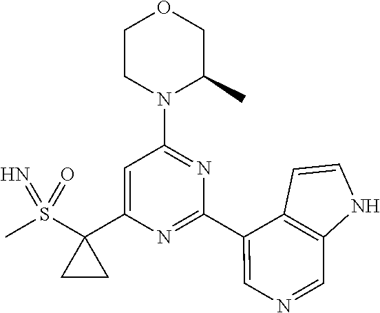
C1CN(C2=NC(C3=CN=CC4=C3C=CN4)=NC(C3(S(C)(=O)=N)CC3)=C2)C(C)CO1
